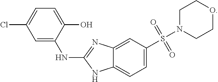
C1=C(O)C(NC2=NC3=CC(S(=O)(=O)N4CCOCC4)=CC=C3N2)=CC(Cl)=C1
